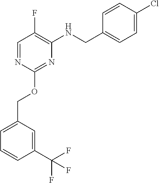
C1=NC(OCC2=CC=CC(C(F)(F)F)=C2)=NC(NCC2=CC=C(Cl)C=C2)=C1F
